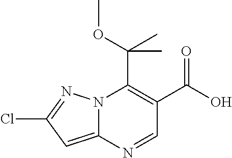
N12C(=CC(Cl)=N1)N=CC(C(O)=O)=C2C(OC)(C)C
